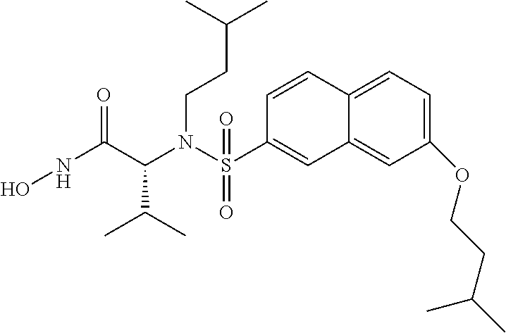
C(N(C(C(C)C)C(NO)=O)S(C1=CC2=CC(OCCC(C)C)=CC=C2C=C1)(=O)=O)CC(C)C
